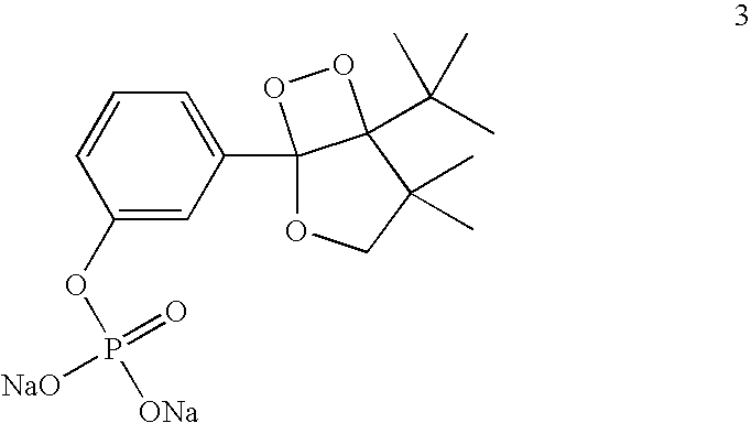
C1(C23OCC(C)(C)C2(C(C)(C)C)OO3)=CC=CC(OP(=O)([NaO])[ONa])=C1
